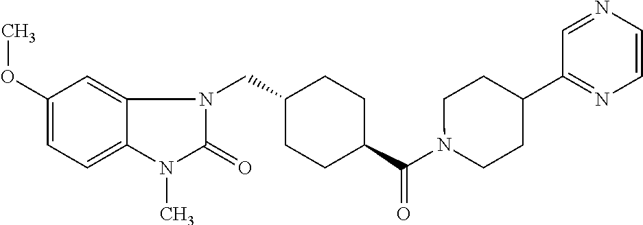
C(C1CCC(C(N2CCC(C3=NC=CN=C3)CC2)=O)CC1)N1C(=O)N(C)C2=CC=C(OC)C=C12
